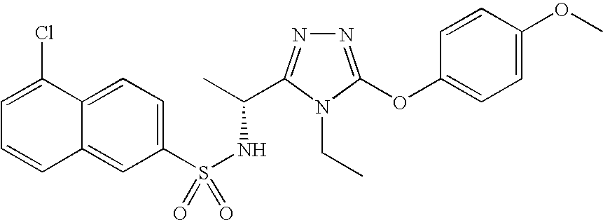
N1=C(OC2=CC=C(OC)C=C2)N(CC)C(C(C)NS(=O)(C2=CC=C3C(=C2)C=CC=C3Cl)=O)=N1
